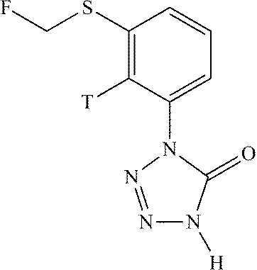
C1(SCF)=C([T])C(N2N=NN([H])C2=O)=CC=C1
